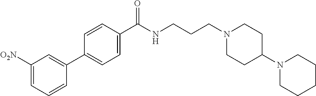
C1(C2=CC([O2N])=CC=C2)=CC=C(C(NCCCN2CCC(N3CCCCC3)CC2)=O)C=C1
